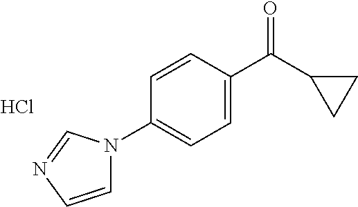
C1=CN=CN1C1=CC=C(C(C2CC2)=O)C=C1.Cl
